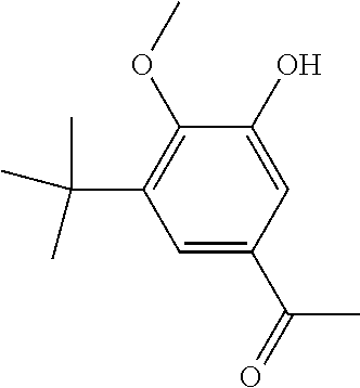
C1=C(C(=O)C)C=C(O)C(OC)=C1C(C)(C)C
